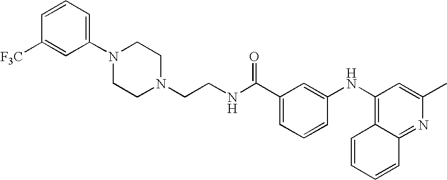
N1(CCNC(C2=CC=CC(NC3=C4C(=NC(C)=C3)C=CC=C4)=C2)=O)CCN(C2=CC=CC([F3C])=C2)CC1
